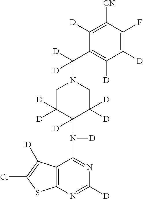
C1([D])=C(F)C([CN])=C([D])C(C(N2CC([D])([D])C(N([D])C3=NC([D])=NC4=C3C([D])=C(Cl)S4)([D])C([D])([D])C2)([D])[D])=C1[D]
